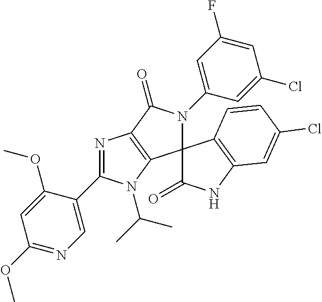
C1(OC)=NC=C(C2=NC3=C(C4(N(C5=CC(F)=CC(Cl)=C5)C3=O)C(=O)NC3=C4C=CC(Cl)=C3)N2C(C)C)C(OC)=C1
